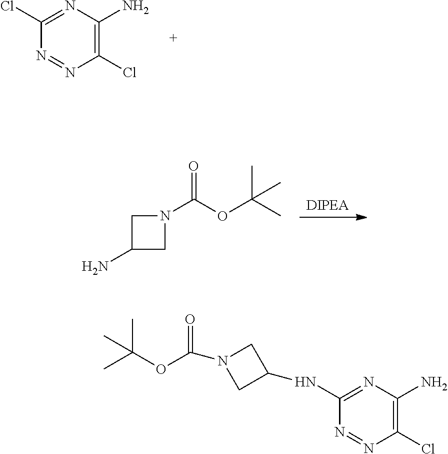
N1=NC(Cl)=C(N)N=C1Cl.[DIPEA].C1(N)CN(C(OC(C)(C)C)=O)C1.ClC1=C(N)N=C(NC2CN(C(OC(C)(C)C)=O)C2)N=N1
